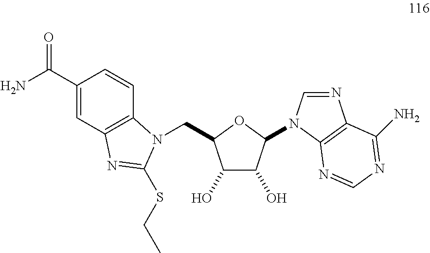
C1(C(N)=O)=CC2=C(C=C1)N(CC1C(O)C(O)C(N3C=NC4=C3N=CN=C4N)O1)C(SCC)=N2
